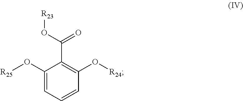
[R25]OC1=CC=CC(O[R24])=C1C(=O)O[R23]
